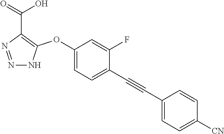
N1=NC(C(=O)O)=C(OC2=CC=C(C#CC3=CC=C([CN])C=C3)C(F)=C2)N1
